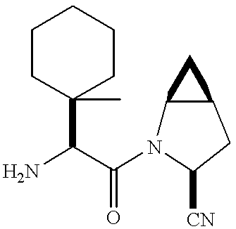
NC(C(N1C2C(CC1[CN])C2)=O)C1(C)CCCCC1
